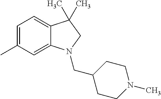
C1=C(C)C=C2C(=C1)C(C)(C)CN2CC1CCN(C)CC1
